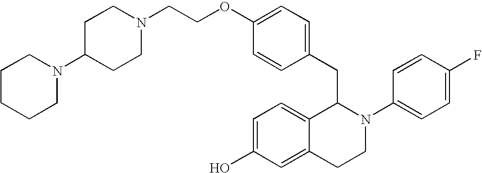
O(C1=CC=C(CC2C3=CC=C(O)C=C3CCN2C2=CC=C(F)C=C2)C=C1)CCN1CCC(N2CCCCC2)CC1
